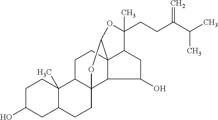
C1C(O)CC2C(C)(C1)C1C3(CC2)C2C4(CC1)C(CC2O)C(CCC(C(C)C)=C)(C)OC4O3
